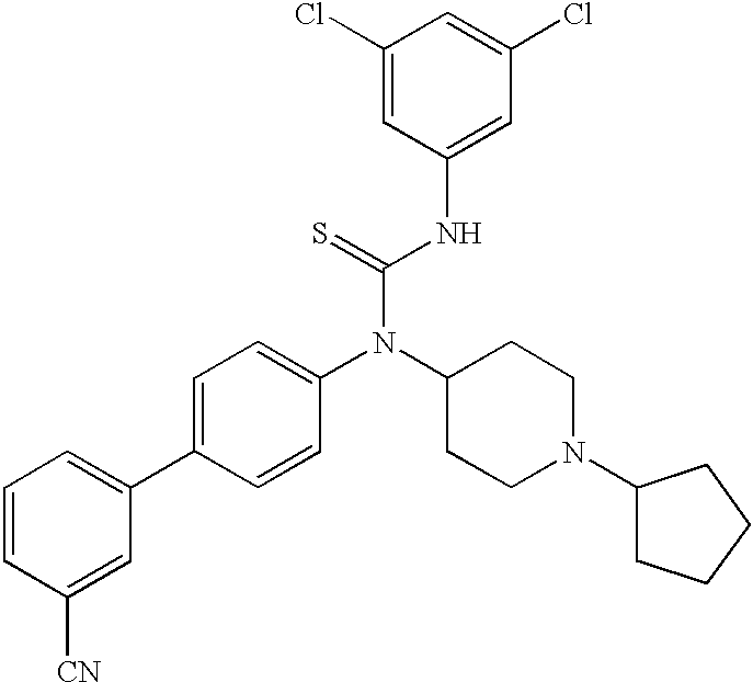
C1=CC([CN])=CC(C2=CC=C(N(C3CCN(C4CCCC4)CC3)C(=S)NC3=CC(Cl)=CC(Cl)=C3)C=C2)=C1
